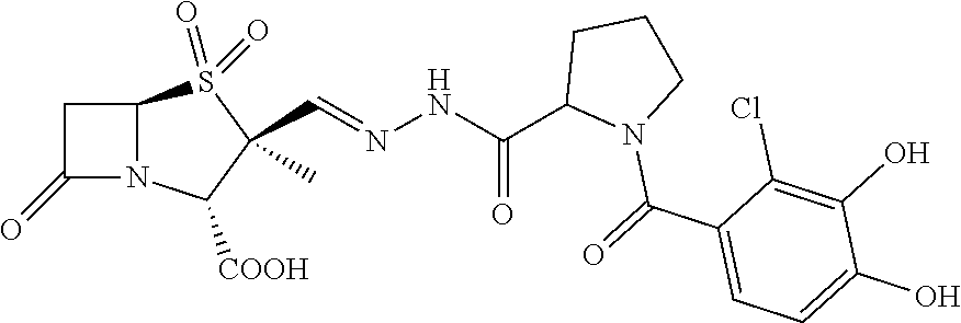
C1C(=O)N2C1S(=O)(=O)C(C=NNC(C1N(C(=O)C3=CC=C(O)C(O)=C3Cl)CCC1)=O)(C)C2[COOH]
